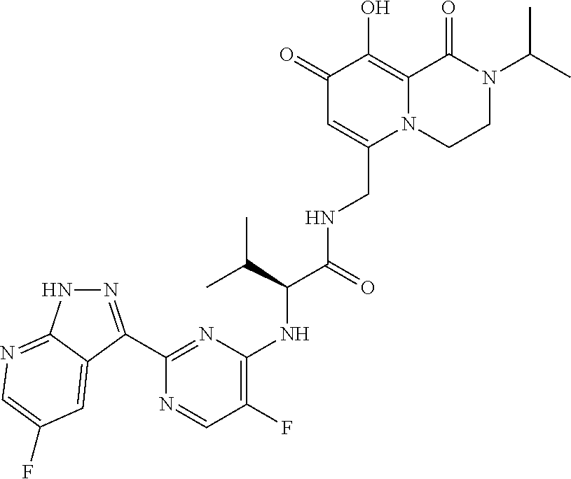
C1(=O)C=C(CNC(C(C(C)C)NC2=C(F)C=NC(C3=NNC4=NC=C(F)C=C43)=N2)=O)N2C(=C1O)C(=O)N(C(C)C)CC2
